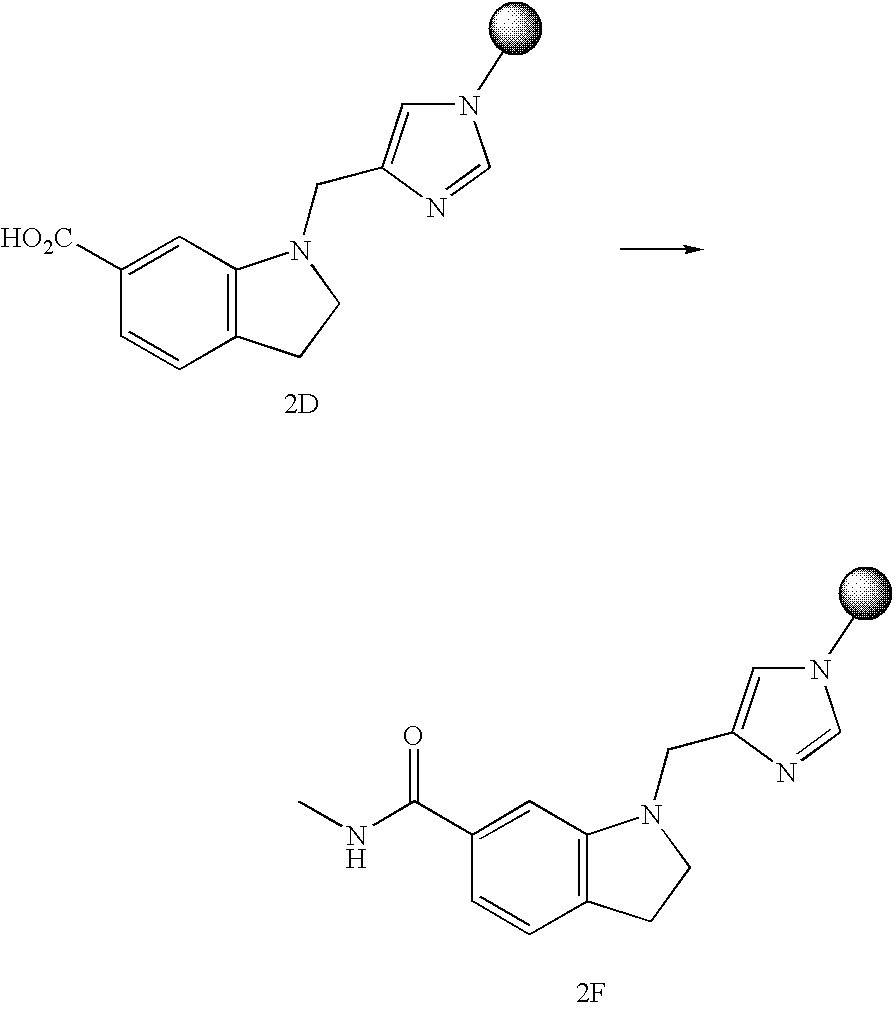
C1([HO2C])=CC2=C(C=C1)CCN2CC1=CN(C)C=N1.[2D].C1(C(NC)=O)=CC2=C(C=C1)CCN2CC1=CN(C)C=N1.[2F]
